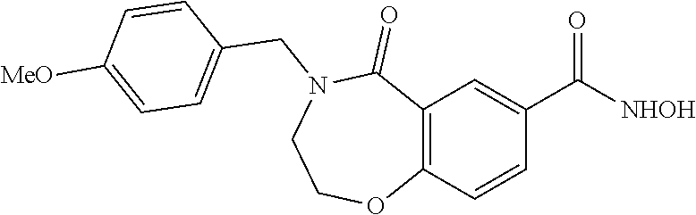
C12=C(C=C(C([NHOH])=O)C=C1)C(=O)N(CC1=CC=C([MeO])C=C1)CCO2
